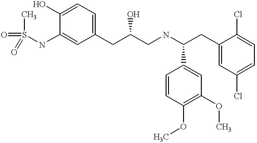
C1(O)=CC=C(CC(CNC(CC2=CC(Cl)=CC=C2Cl)C2=CC(OC)=C(OC)C=C2)O)C=C1NS(=O)(=O)C
